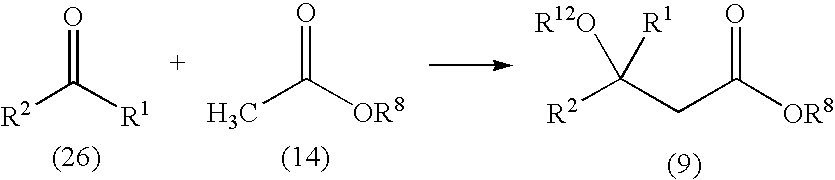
[R2]C([R1])=O.CC([OR8])=O.[R2]C(CC([OR8])=O)([R12O])[R1]
